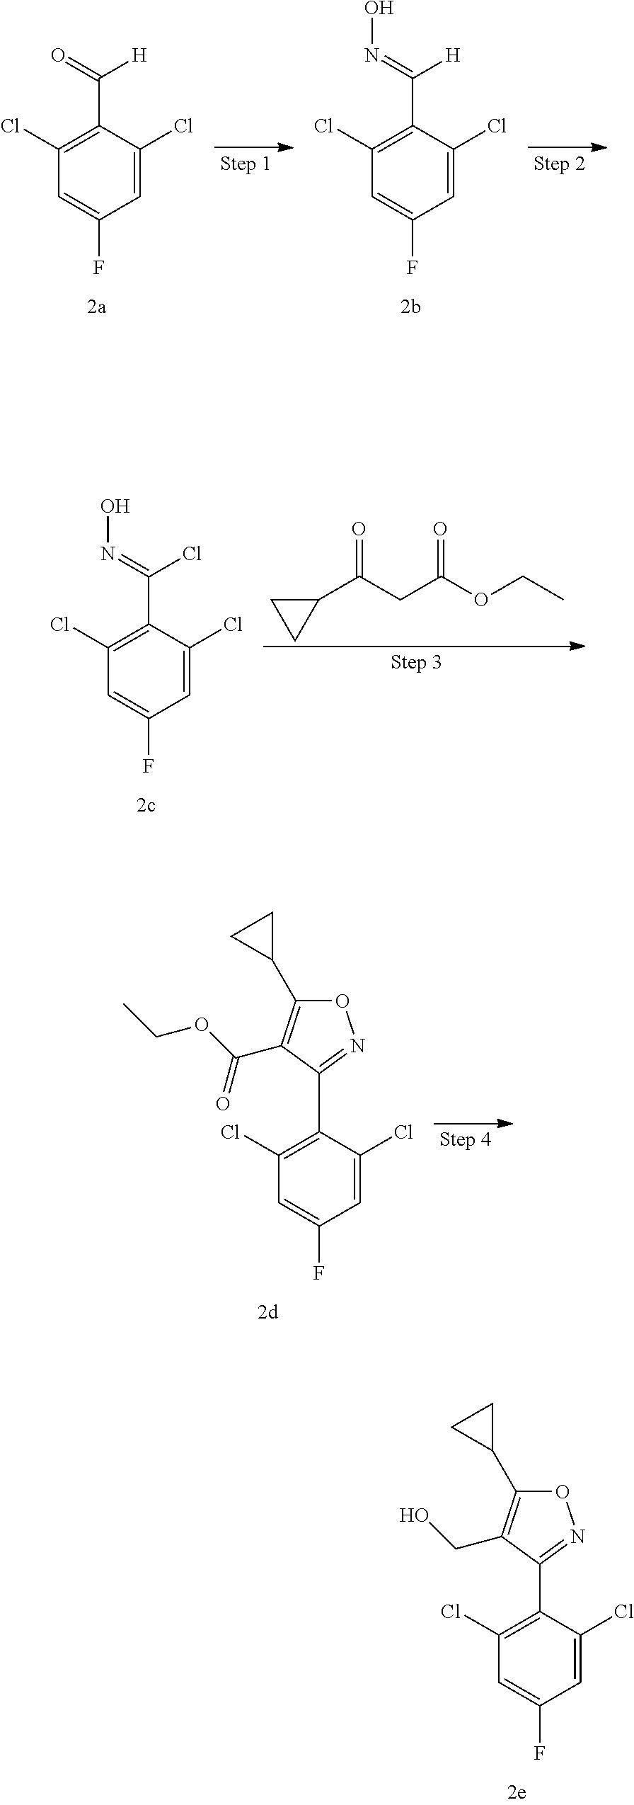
C1(Cl)=C(C(=O)[H])C(Cl)=CC(F)=C1.C1(Cl)=C(C(=NO)[H])C(Cl)=CC(F)=C1.C1(C(CC(OCC)=O)=O)CC1.C1(Cl)=C(C(=NO)Cl)C(Cl)=CC(F)=C1.C1(Cl)=C(C2=NOC(C3CC3)=C2CO)C(Cl)=CC(F)=C1.C1(Cl)=C(C2=NOC(C3CC3)=C2C(OCC)=O)C(Cl)=CC(F)=C1
